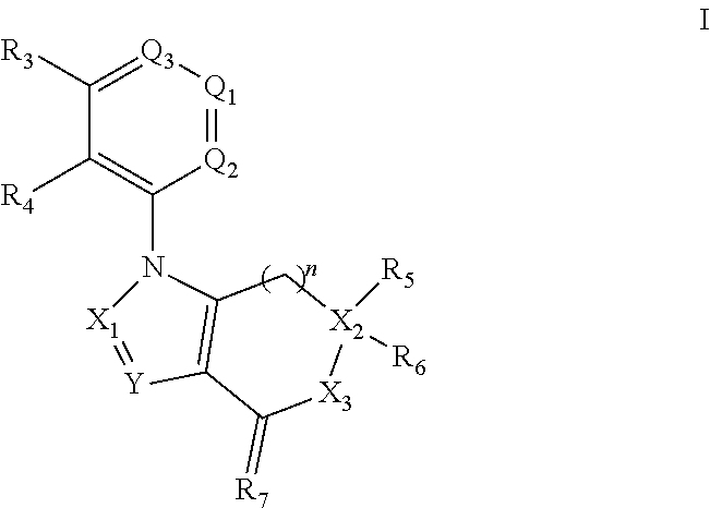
N1(C2=C([R4])C([R3])=[Q3][Q1]=[Q2]2)[X1]=[Y]C2=C1C[X2]([R5])([R6])[X3]C2=[R7]
